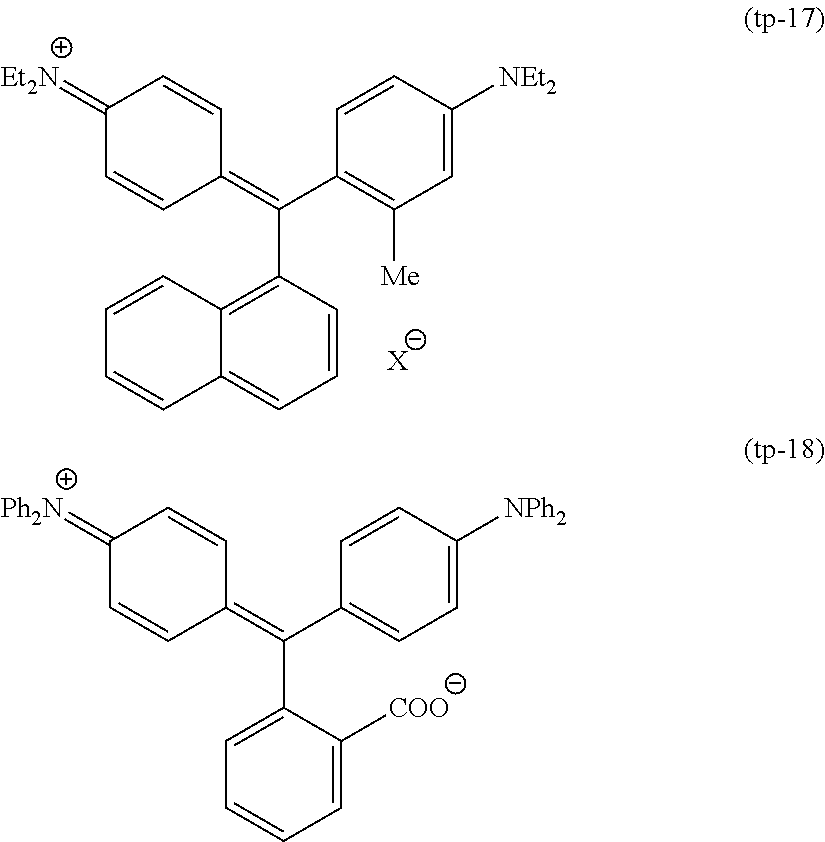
C1=C([NEt2])C=CC(C(C2=C3C(=CC=C2)C=CC=C3)=C2C=CC(=[Et2N])C=C2)=C1[Me].[X].C1=C([NPh2])C=CC(C(C2=CC=CC=C2[COO])=C2C=CC(=[Ph2N])C=C2)=C1
